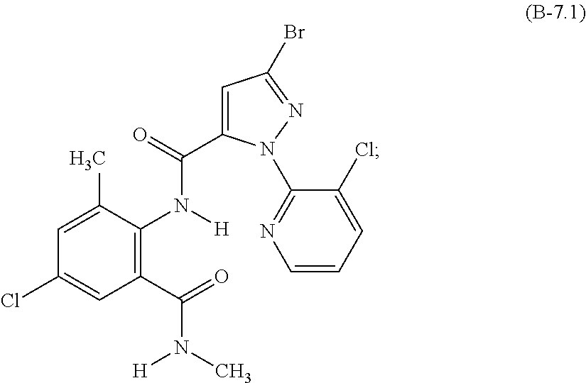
C1=C(C)C(N([H])C(=O)C2=CC(Br)=NN2C2=NC=CC=C2Cl)=C(C(=O)N([H])C)C=C1Cl
